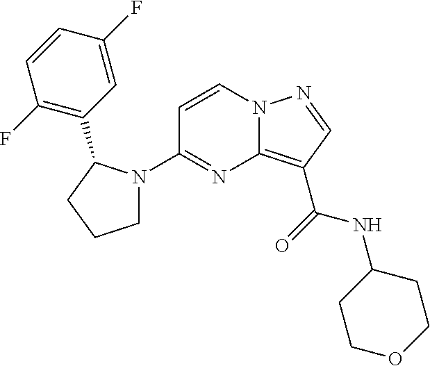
C12=C(C(=O)NC3CCOCC3)C=NN1C=CC(N1CCCC1C1=C(F)C=CC(F)=C1)=N2
